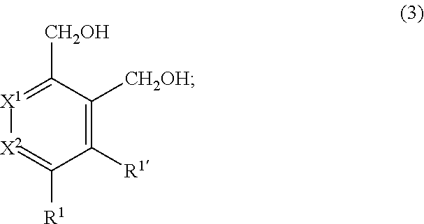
C1([R1])=C([CH2OH])C([CH2OH])=[X1][X2]=C1[R1]
